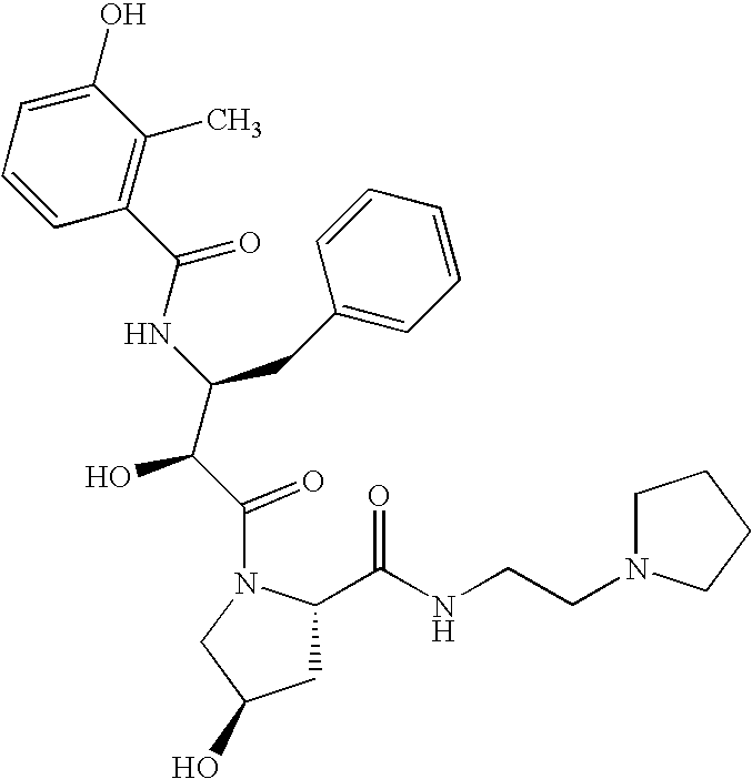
C1=CC(C(=O)NC(C(C(=O)N2CC(O)CC2C(NCCN2CCCC2)=O)O)CC2=CC=CC=C2)=C(C)C(O)=C1
